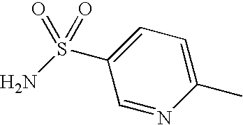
C1(S(N)(=O)=O)=CC=C(C)N=C1
